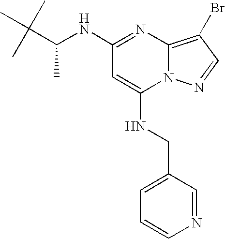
C1(NC(C(C)(C)C)C)=NC2=C(Br)C=NN2C(NCC2=CC=CN=C2)=C1
